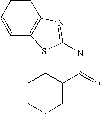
C1=CC=CC2=C1N=C(NC(=O)C1CCCCC1)S2
